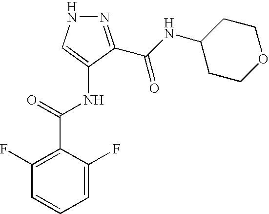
N1N=C(C(NC2CCOCC2)=O)C(NC(=O)C2=C(F)C=CC=C2F)=C1
